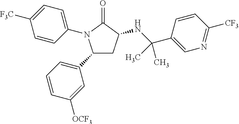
C1=CC([OCF3])=CC(C2CC(NC(C3=CN=C([CF3])C=C3)(C)C)C(=O)N2C2=CC=C([F3C])C=C2)=C1
